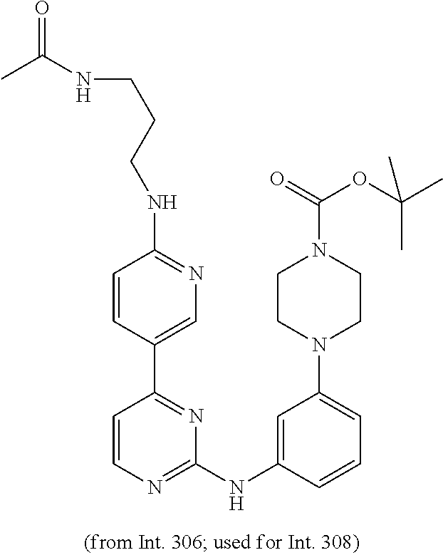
C1=CC(C2=NC(NC3=CC(N4CCN(C(=O)OC(C)(C)C)CC4)=CC=C3)=NC=C2)=CN=C1NCCCNC(C)=O
